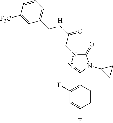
C1([F3C])=CC(CNC(=O)CN2C(=O)N(C3CC3)C(C3=C(F)C=C(F)C=C3)=N2)=CC=C1
